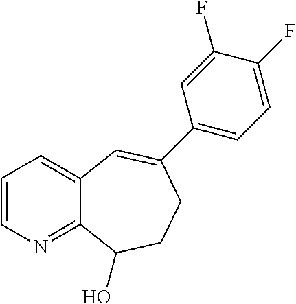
C1=CN=C2C(=C1)C=C(C1=CC=C(F)C(F)=C1)CCC2O
